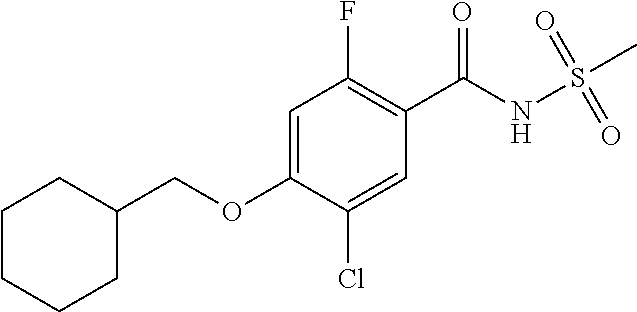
C1=C(OCC2CCCCC2)C(Cl)=CC(C(NS(=O)(=O)C)=O)=C1F
